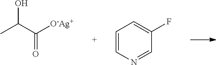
OC(C([O-Ag+])=O)C.C1=CN=CC(F)=C1
